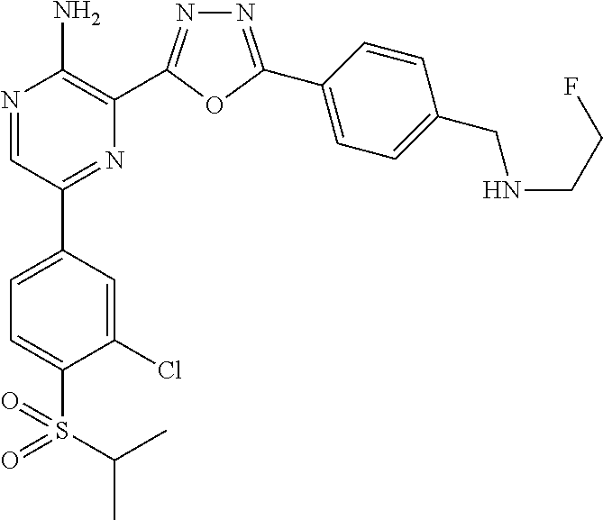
N1=C(C2=CC=C(CNCCF)C=C2)OC(C2=C(N)N=CC(C3=CC=C(S(=O)(=O)C(C)C)C(Cl)=C3)=N2)=N1
